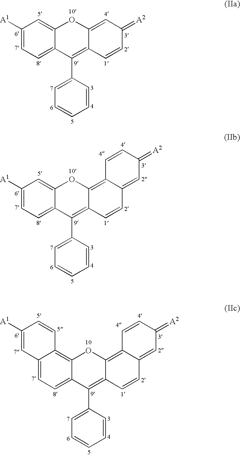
C1([A1])=CC=C2C(=C1)OC1=CC(=[A2])C=CC1=C2C1=CC=CC=C1.C1([A1])=CC=C2C(=C1)OC1=C3C(=CC(=[A2])C=C3)C=CC1=C2C1=CC=CC=C1.C12=CC=C3C(=C1C=CC([A1])=C2)OC1=C2C(=CC(=[A2])C=C2)C=CC1=C3C1=CC=CC=C1
